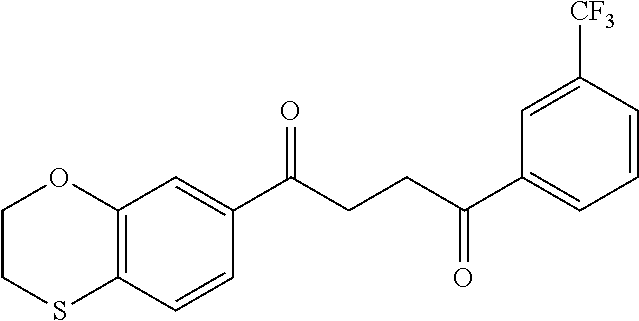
C12=C(C=CC(C(CCC(C3=CC=CC([CF3])=C3)=O)=O)=C1)SCCO2
